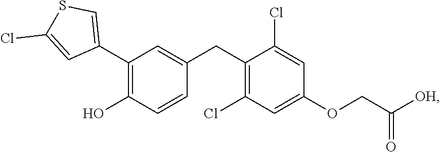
C1(C2=C(O)C=CC(CC3=C(Cl)C=C(OCC([OH])=O)C=C3Cl)=C2)=CSC(Cl)=C1
